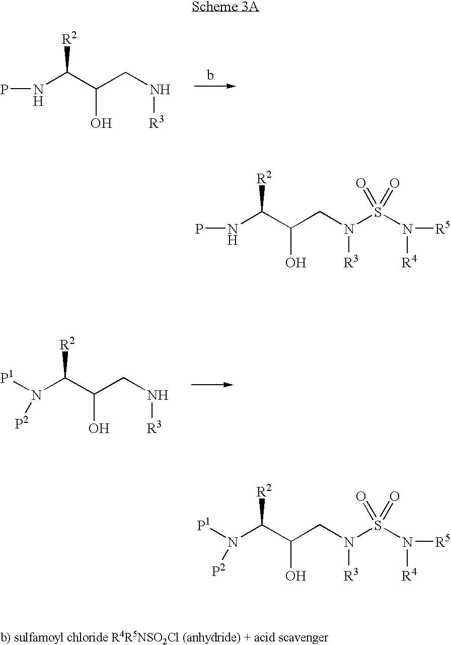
PNC(C(O)CN[R3])[R2].[P1]N(C(C(O)CN[R3])[R2])[P2].PNC(C(O)CN([R3])S(N([R4])[R5])(=O)=O)[R2].[P1]N(C(C(O)CN([R3])S(N([R4])[R5])(=O)=O)[R2])[P2]
